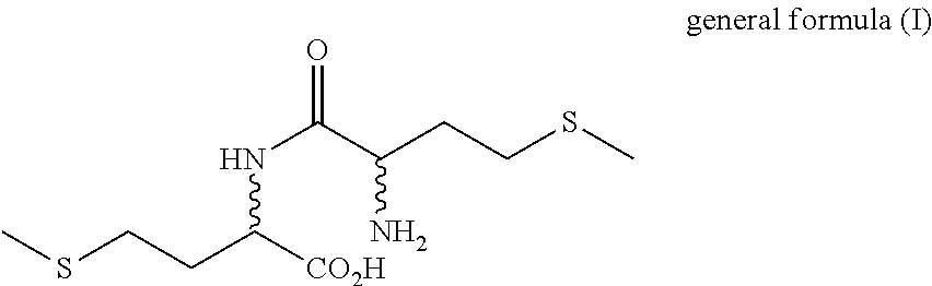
N(C(C(CCSC)N)=O)C(CCSC)[CO2H]
